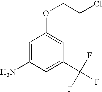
C1=C(N)C=C(C(F)(F)F)C=C1OCCCl
